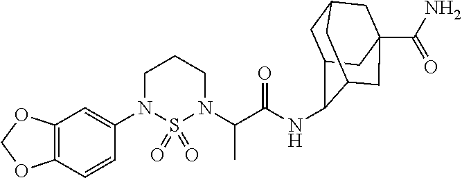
C1(N2CCCN(C(C(=O)NC3C4CC5CC(C(N)=O)(CC3C5)C4)C)S2(=O)=O)=CC2=C(C=C1)OCO2
